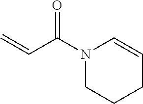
N1(C(C=C)=O)CCCC=C1
